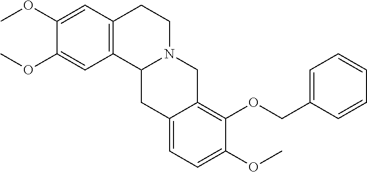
C12=C(C=C(OC)C(OC)=C1)CCN1C2CC2=CC=C(OC)C(OCC3=CC=CC=C3)=C2C1
